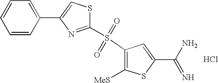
S(C1=C([MeS])SC(C(N)=N)=C1)(=O)(=O)C1=NC(C2=CC=CC=C2)=CS1.Cl
